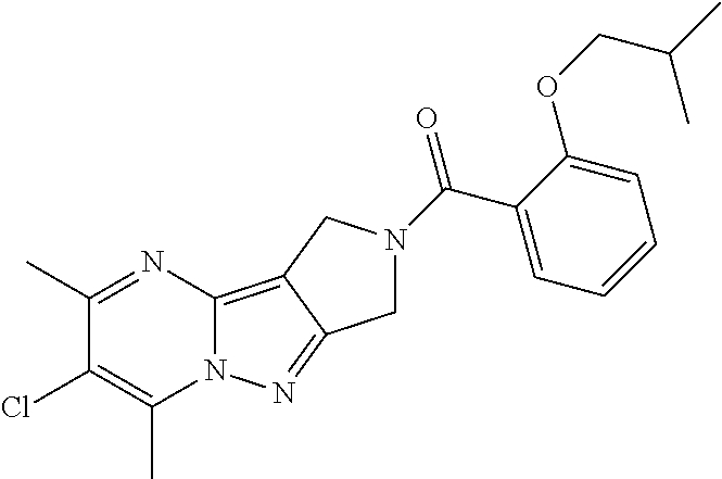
C1(C)=NC2=C3C(=NN2C(C)=C1Cl)CN(C(=O)C1=CC=CC=C1OCC(C)C)C3
